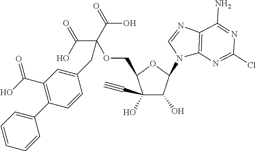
C1(C#C)(O)C(O)C(N2C3=C(N=C2)C(N)=NC(Cl)=N3)OC1COC(C(O)=O)(C(O)=O)CC1=CC(C(O)=O)=C(C2=CC=CC=C2)C=C1
